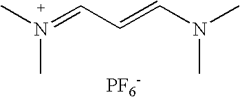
CN(C)=CC=CN(C)C.[PF6-]
